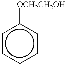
c1ccccc1[OCH2CH2OH]
